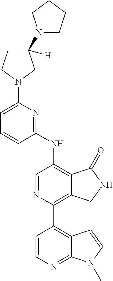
C1=C(N2CCC(N3CCCC3)([H])C2)N=C(NC2=C3C(=C(C4=C5C(=NC=C4)N(C)C=C5)N=C2)CNC3=O)C=C1
